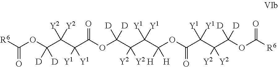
[R6]C(OC(C(C(C(OC(C(C(C(OC(C(C(C(OC([R6])=O)([D])[D])([Y2])[Y2])([Y1])[Y1])=O)([H])[H])([Y1])[Y1])([Y2])[Y2])([D])[D])=O)([Y1])[Y1])([Y2])[Y2])([D])[D])=O
